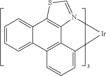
C12=C3C4=CC=CC=C4C4=C1C(=CC=C4)[Ir]N2=CS3
